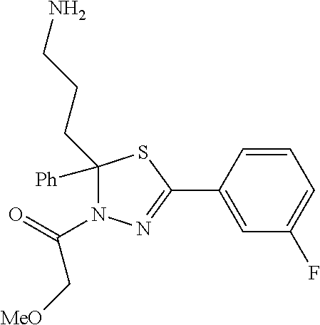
C1([Ph])(CCCN)N(C(C[MeO])=O)N=C(C2=CC(F)=CC=C2)S1
